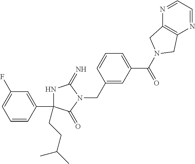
N1C(C2=CC(F)=CC=C2)(CCC(C)C)C(=O)N(CC2=CC(C(=O)N3CC4=C(N=CC=N4)C3)=CC=C2)C1=N
